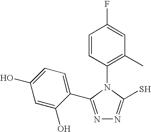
N1=C(C2=CC=C(O)C=C2O)N(C2=C(C)C=C(F)C=C2)C(S)=N1
